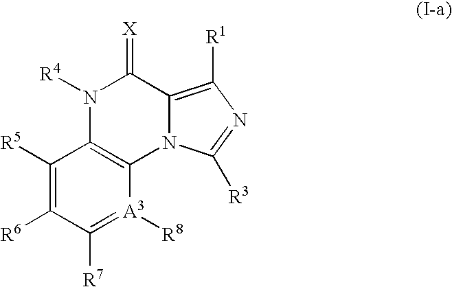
N1([R4])C2=C(N3C(=C([R1])N=C3[R3])C1=[X])[A3]([R8])=C([R7])C([R6])=C2[R5]
